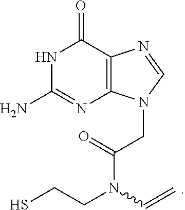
C(N(CCS)C=C)(CN1C2=C(C(=O)NC(N)=N2)N=C1)=O
